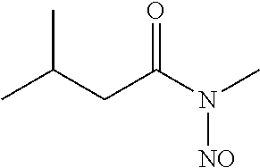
C(CC(N(C)[NO])=O)(C)C
